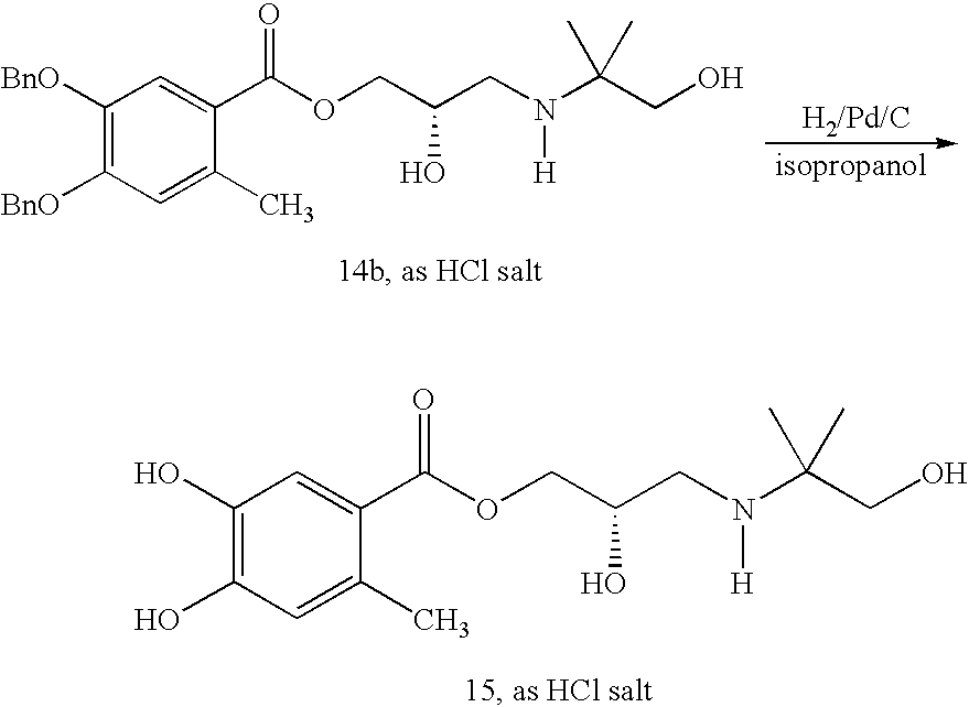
C1([BnO])=C([BnO])C=C(C)C(C(OCC(CN(C(CO)(C)C)[H])O)=O)=C1.C1(O)=C(O)C=C(C)C(C(OCC(CN(C(CO)(C)C)[H])O)=O)=C1
